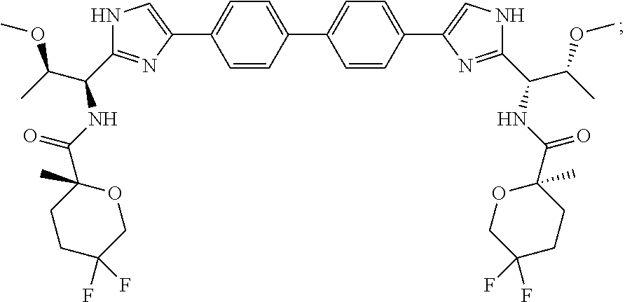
N1C(C(C(C)OC)NC(C2(C)CCC(F)(F)CO2)=O)=NC(C2=CC=C(C3=CC=C(C4=CNC(C(NC(C5(C)OCC(F)(F)CC5)=O)C(C)OC)=N4)C=C3)C=C2)=C1
